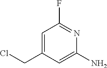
C1=C(CCl)C=C(N)N=C1F
